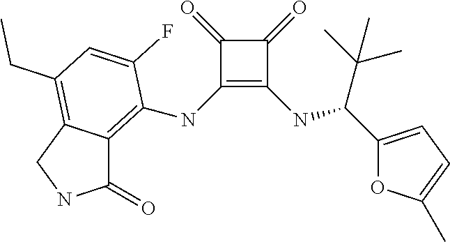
C1(NC2=C3C(=O)NCC3=C(CC)C=C2F)=C(NC(C(C)(C)C)C2=CC=C(C)O2)C(=O)C1=O
